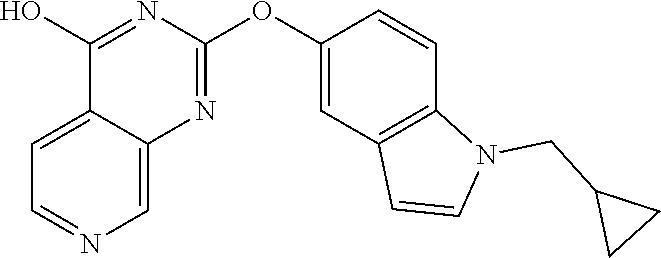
C12=CC=NC=C1N=C(OC1=CC3=C(C=C1)N(CC1CC1)C=C3)N=C2O
